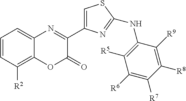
C1=CC([R2])=C2C(=C1)N=C(C1=CSC(NC3=C([R5])C([R6])=C([R7])C([R8])=C3[R9])=N1)C(=O)O2
